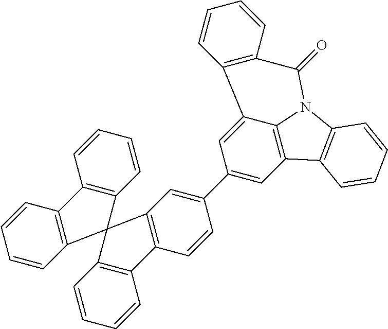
C1(C2=CC3=C(C=C2)C2=C(C=CC=C2)C32C3=C(C=CC=C3)C3=C2C=CC=C3)=CC2=C3C(=C1)C1=C(C(=O)N3C3=C2C=CC=C3)C=CC=C1
